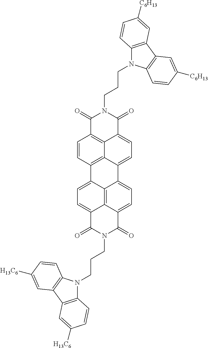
C1=CC2=C3C4=C1C(=O)N(CCCN1C5=C(C6=C1C=CC([C6H13])=C6)C=C([C6H13])C=C5)C(=O)C4=CC=C3C1=CC=C3C4=C1C2=CC=C4C(=O)N(CCCN1C2=C(C4=C1C=CC([H13C6])=C4)C=C([H13C6])C=C2)C3=O
